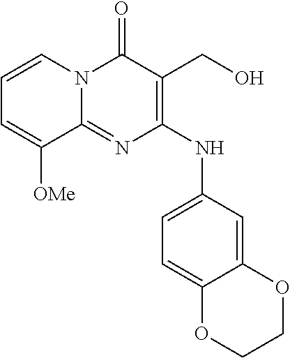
C1=CN2C(=NC(NC3=CC=C4C(=C3)OCCO4)=C(CO)C2=O)C([OMe])=C1
